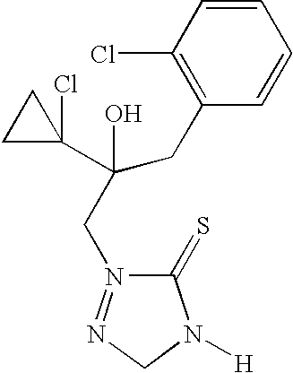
C1=CC(Cl)=C(CC(C2(Cl)CC2)(O)CN2=NCN([H])C2=S)C=C1
